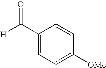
C1(C([H])=O)=CC=C([OMe])C=C1
